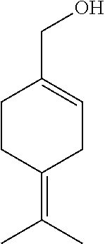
C1CC(=C(C)C)CC=C1CO
